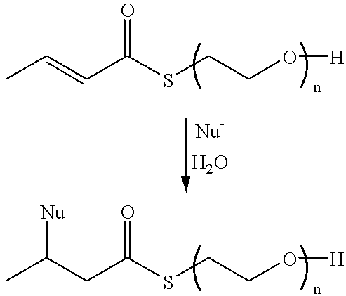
CC=CC(SCCO[H])=O.CC(CC(SCCO[H])=O)[Nu]
